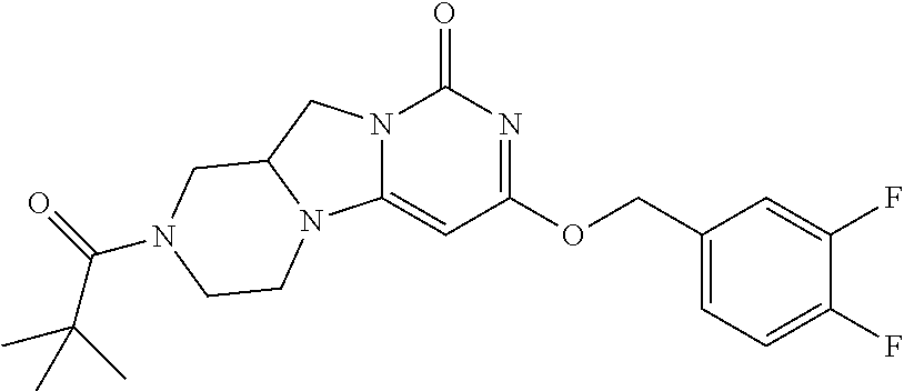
N12C(=CC(OCC3=CC=C(F)C(F)=C3)=NC1=O)N1C(C2)CN(C(C(C)(C)C)=O)CC1
